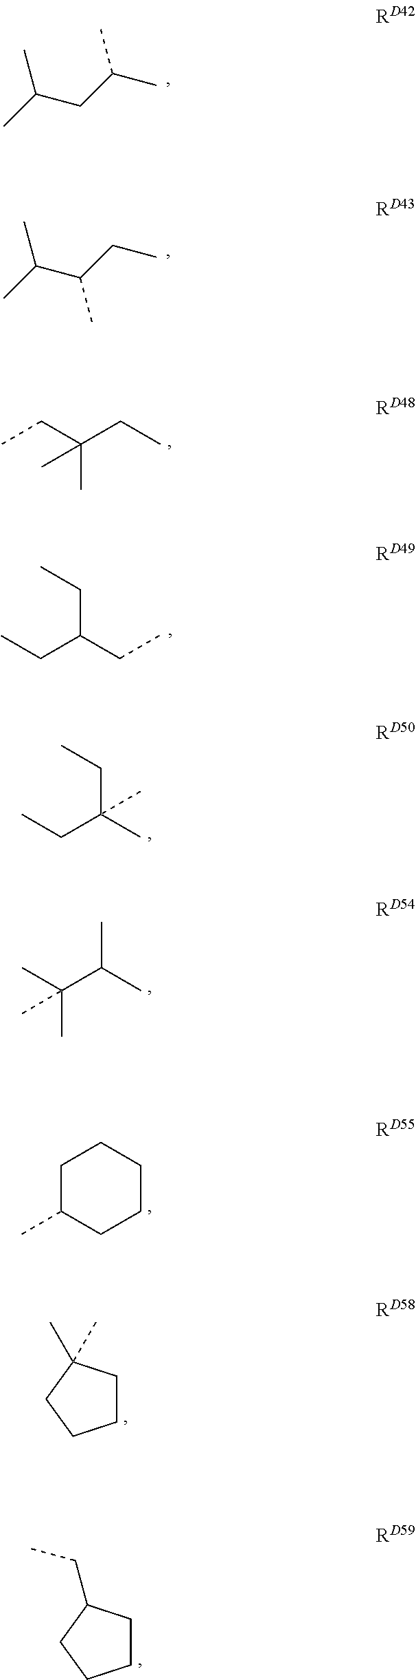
CC(CC(C)C)C.CC(C(CC)C)C.CCC(CC)(C)C.CCC(CC)CC.CCC(C)(CC)C.CC(C)(C(C)C)C.C1CCCCC1C.C1CC(C)(C)CC1.C1CC(CC)CC1
